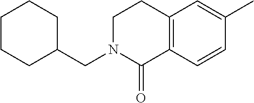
C1CCC(CN2C(=O)C3=C(CC2)C=C(C)C=C3)CC1
